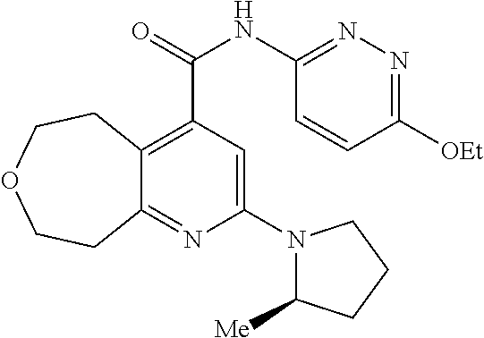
C12=C(C(NC3=NN=C([OEt])C=C3)=O)C=C(N3C([Me])CCC3)N=C1CCOCC2
